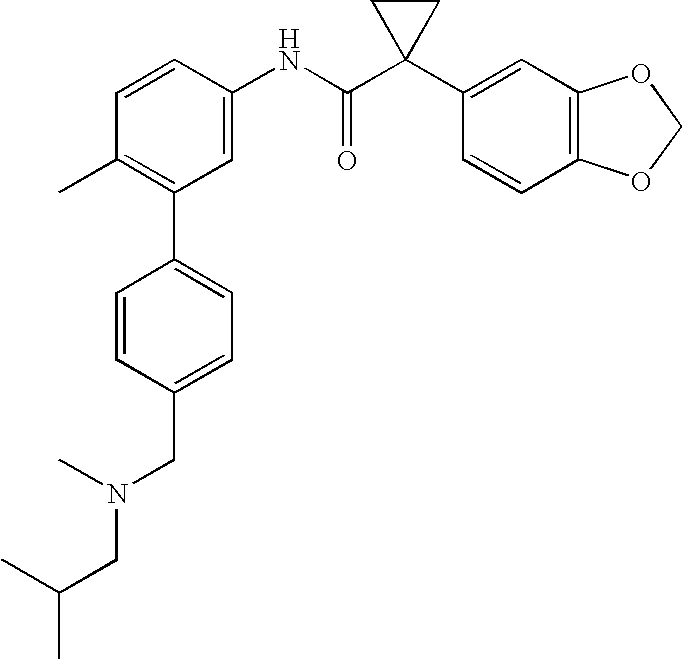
C1=CC(NC(C2(C3=CC4=C(C=C3)OCO4)CC2)=O)=CC(C2=CC=C(CN(CC(C)C)C)C=C2)=C1C
